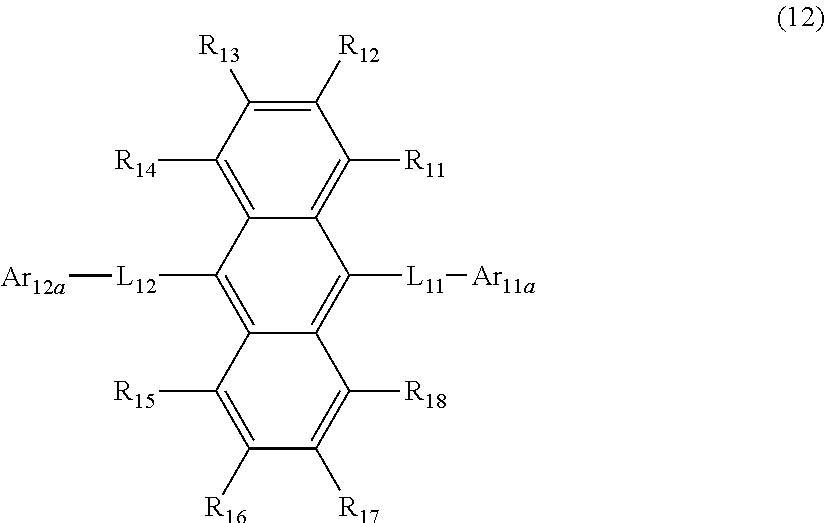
C1([R12])=C([R13])C([R14])=C2C(=C1[R11])C([L11][Ar11a])=C1C(=C2[L12][Ar12a])C([R15])=C([R16])C([R17])=C1[R18]
